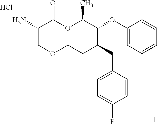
Cl.NC1COCCC(CC2=CC=C(F)C=C2)C(OC2=CC=CC=C2)C(C)OC1=O
